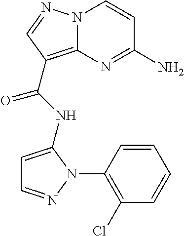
NC1=NC2=C(C(=O)NC3=CC=NN3C3=C(Cl)C=CC=C3)C=NN2C=C1
